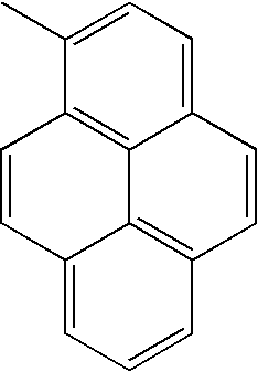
C12=C3C(=CC=C1C)C=CC1=C3C(=CC=C1)C=C2
